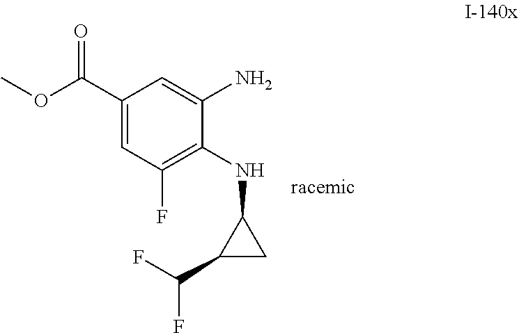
C1(C(OC)=O)=CC(F)=C(NC2C(C(F)F)C2)C(N)=C1
